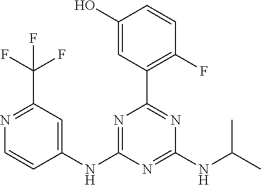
C1(NC2=CC(C(F)(F)F)=NC=C2)=NC(C2=C(F)C=CC(O)=C2)=NC(NC(C)C)=N1
